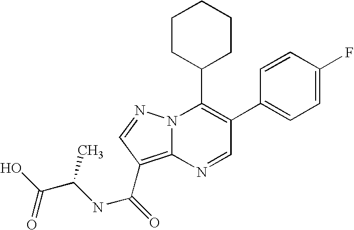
C1(C2=CC=C(F)C=C2)=C(C2CCCCC2)N2C(=C(C(NC(C(O)=O)C)=O)C=N2)N=C1
